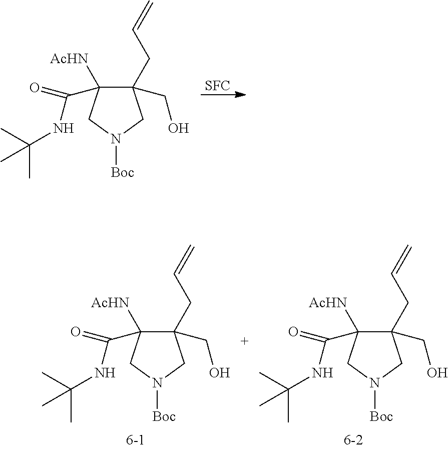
C1(CO)(CC=C)C([AcHN])(C(=O)NC(C)(C)C)CN([Boc])C1.[SFC].C1(CO)(CC=C)C([AcHN])(C(=O)NC(C)(C)C)CN([Boc])C1.C1(CO)(CC=C)C([AcHN])(C(=O)NC(C)(C)C)CN([Boc])C1
